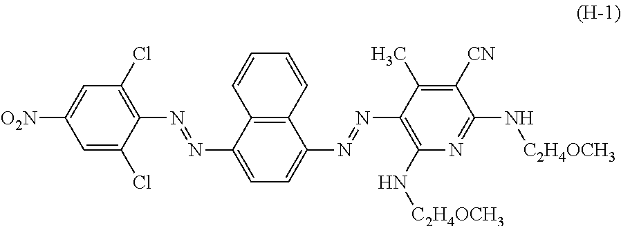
C1([O2N])=CC(Cl)=C(N=NC2=CC=C(N=NC3=C(N[C2H4OCH3])N=C(N[C2H4OCH3])C([CN])=C3C)C3=C2C=CC=C3)C(Cl)=C1
